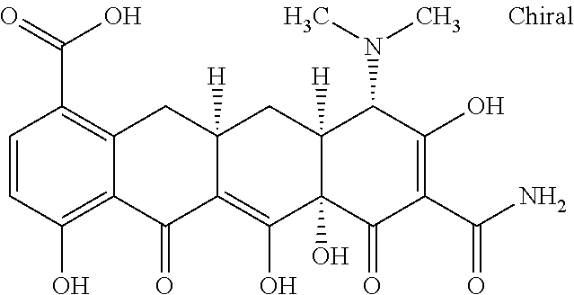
C1=CC(O)=C2C(=C1C(=O)O)CC1([H])C(=C(O)C3(O)C([H])(C1)C(N(C)C)C(O)=C(C(N)=O)C3=O)C2=O
